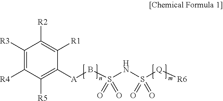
C1([R3])=C([R4])C([R5])=C([A]BS(NS([Q][R6])(=O)=O)(=O)=O)C([R1])=C1[R2]
